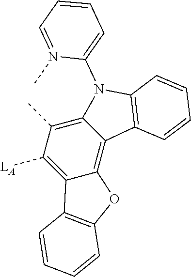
C12=C(C)C([LA])=C3C(=C1C1=C(N2C2=CC=CC=N2C)C=CC=C1)OC1=C3C=CC=C1
